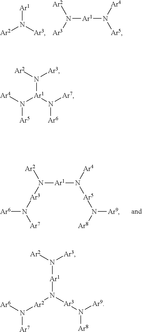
[Ar2]N([Ar3])[Ar1].[Ar2]N([Ar3])[Ar1]N([Ar5])[Ar4].[Ar2]N([Ar3]N([Ar6])[Ar7])[Ar1]N([Ar5]N([Ar8])[Ar9])[Ar4].[Ar2]N([Ar3])[Ar1](N([Ar7])[Ar6])N([Ar4])[Ar5].[Ar2]N([Ar3])[Ar1]N([Ar2]N([Ar7])[Ar6])[Ar3]N([Ar9])[Ar8]
